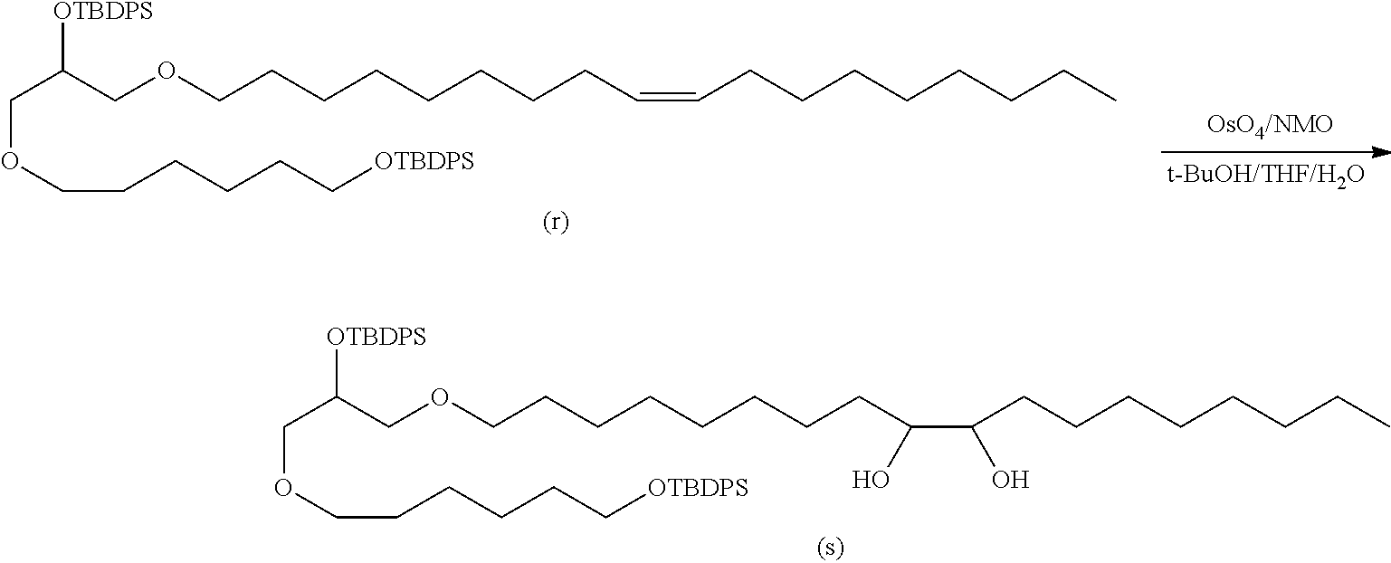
C(C([OTBDPS])COCCCCCCCCC=CCCCCCCCC)OCCCCCC[OTBDPS].C(C([OTBDPS])COCCCCCCCCC(C(CCCCCCCC)O)O)OCCCCCC[OTBDPS]
